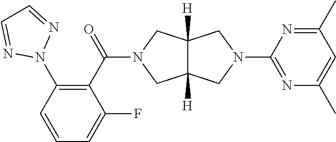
C1(C(=O)N2CC3([H])C([H])(C2)CN(C2=NC(C)=CC(C)=N2)C3)=C(N2N=CC=N2)C=CC=C1F
